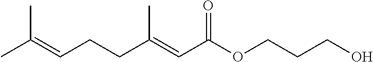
CC(=CCCC(=CC(OCCCO)=O)C)C
